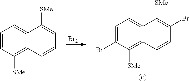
C1=C(Br)C([SMe])=C2C(=C1)C([SMe])=C(Br)C=C2.[Br2].C1=CC([SMe])=C2C(=C1)C([SMe])=CC=C2
